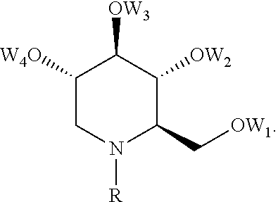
C1([W4O])CN([R])C(C[OW1])C([OW2])C1[OW3]
